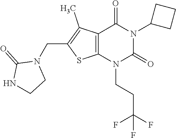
C12=C(N(CCC(F)(F)F)C(=O)N(C3CCC3)C1=O)SC(CN1C(=O)NCC1)=C2C
